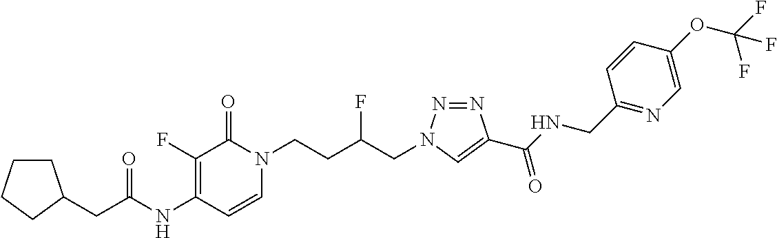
C1(NC(=O)CC2CCCC2)=C(F)C(=O)N(CCC(CN2N=NC(C(NCC3=NC=C(OC(F)(F)F)C=C3)=O)=C2)F)C=C1
